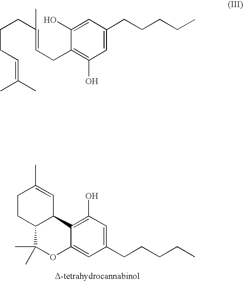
C(CC=C(C)C)CC(=CCC1=C(O)C=C(CCCCC)C=C1O)C.C1(C)(C)C2CCC(C)=CC2C2=C(O)C=C(CCCCC)C=C2O1
